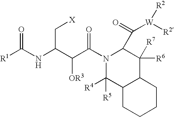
C(=O)([W]([R2])[R2])C1N(C(C(C(NC([R1])=O)C[X])[OR3])=O)C([R4])([R5])C2C(C1([R6])[R7])CCCC2
